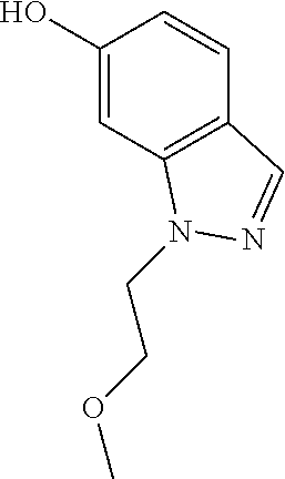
C1(O)=CC2=C(C=C1)C=NN2CCOC
